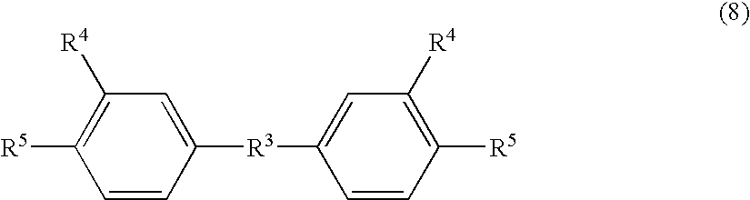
C1=CC([R3]C2=CC([R4])=C([R5])C=C2)=CC([R4])=C1[R5]
